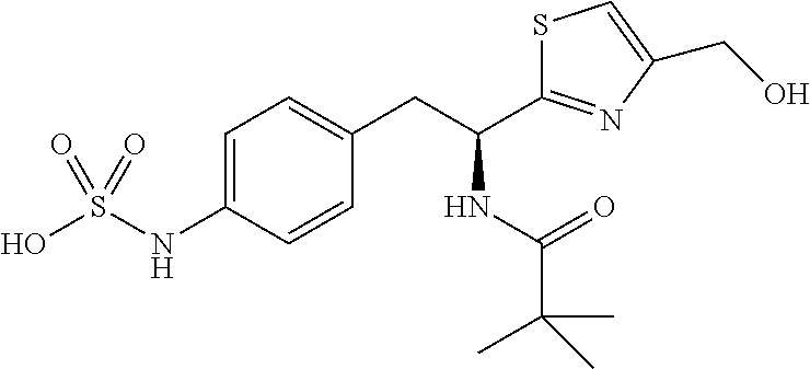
C1=C(NS(O)(=O)=O)C=CC(CC(NC(=O)C(C)(C)C)C2=NC(CO)=CS2)=C1
